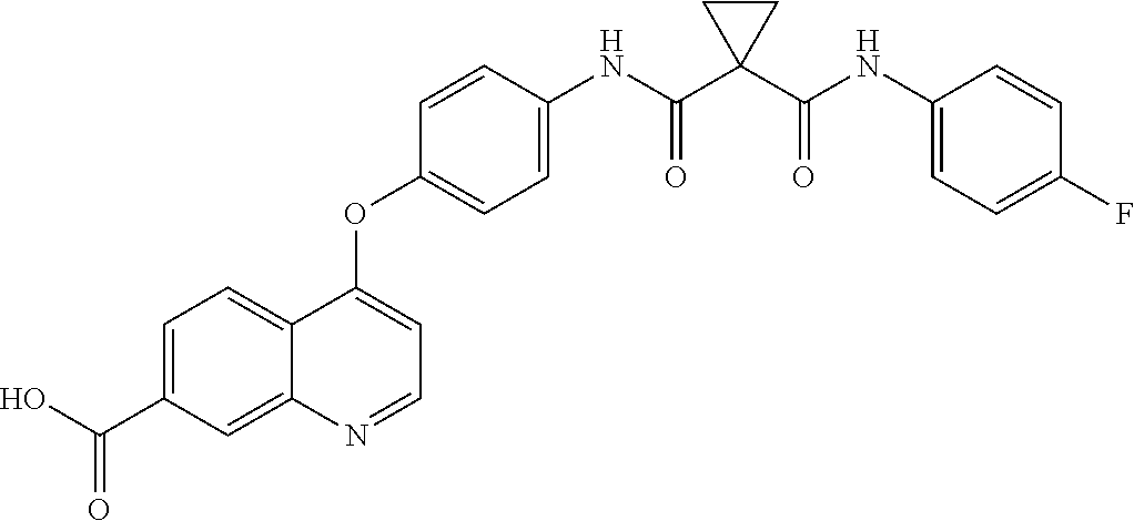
C12=CC=C(C(O)=O)C=C1N=CC=C2OC1=CC=C(NC(C2(C(NC3=CC=C(F)C=C3)=O)CC2)=O)C=C1
